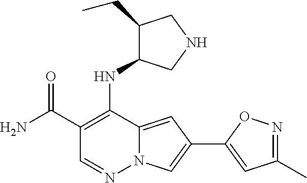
C1(C(N)=O)=C(NC2C(CC)CNC2)C2=CC(C3=CC(C)=NO3)=CN2N=C1
